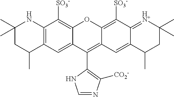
C12=C([SO3-])C3=C(C=C1C(C1=C([CO2-])N=CN1)=C1C(=C([SO3-])C4=[HN+]C(C)(C)CC(C)C4=C1)O2)C(C)CC(C)(C)N3
